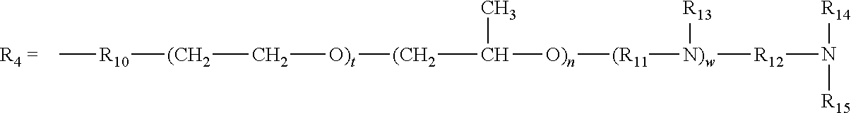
C[R10][(CH2]C[O)t][(CH2]C(C)[O)n][(R11][N)w]([R13])[R12]N([R14])[R15]
